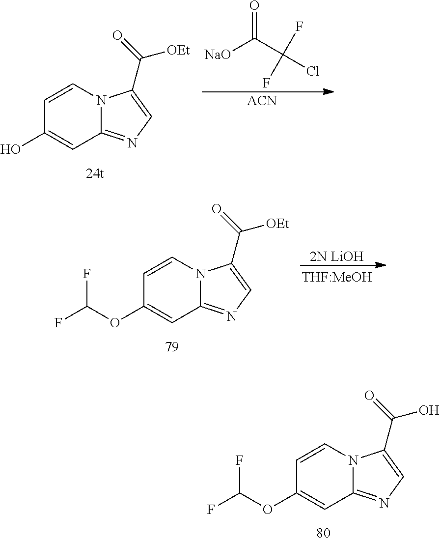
C1=CN2C(=NC=C2C(=O)[OEt])C=C1O.[NaO]C(C(Cl)(F)F)=O.[ACN].[2N LiOH].C1=CN2C(=NC=C2C(=O)[OEt])C=C1OC(F)F.C1=CN2C(=NC=C2C(=O)O)C=C1OC(F)F
